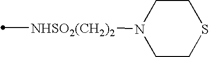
[NHSO2(CH2)2](C)N1CCSCC1
